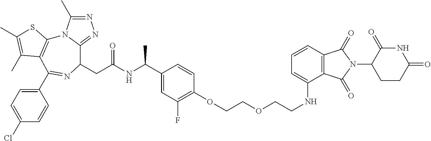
C(C(NC(C1=CC(F)=C(OCCOCCNC2=CC=CC3=C2C(=O)N(C2CCC(=O)NC2=O)C3=O)C=C1)C)=O)C1C2=NN=C(C)N2C2=C(C(C3=CC=C(Cl)C=C3)=N1)C(C)=C(C)S2
